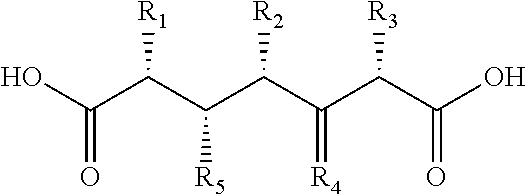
C(C(C(C(C(C(C(O)=O)[R3])=[R4])[R2])[R5])[R1])(O)=O
